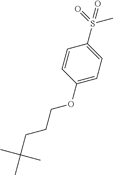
C1(OCCCC(C)(C)C)=CC=C(S(=O)(C)=O)C=C1
